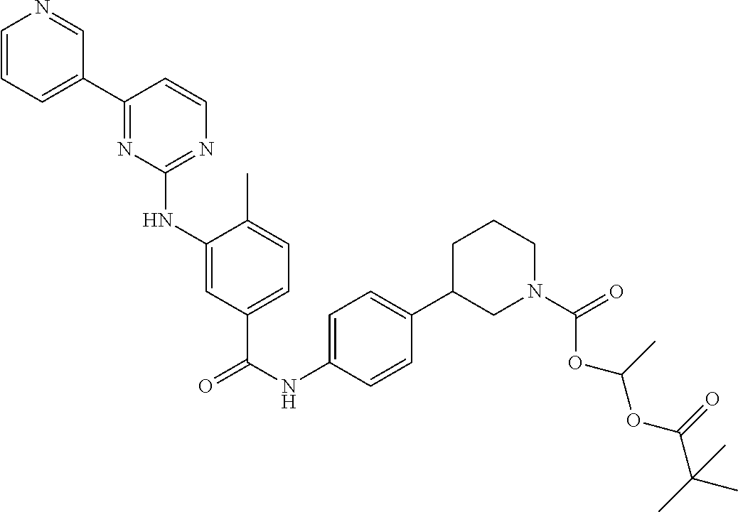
C1=CC=C(C2=NC(NC3=CC(C(NC4=CC=C(C5CN(C(=O)OC(OC(=O)C(C)(C)C)C)CCC5)C=C4)=O)=CC=C3C)=NC=C2)C=N1
